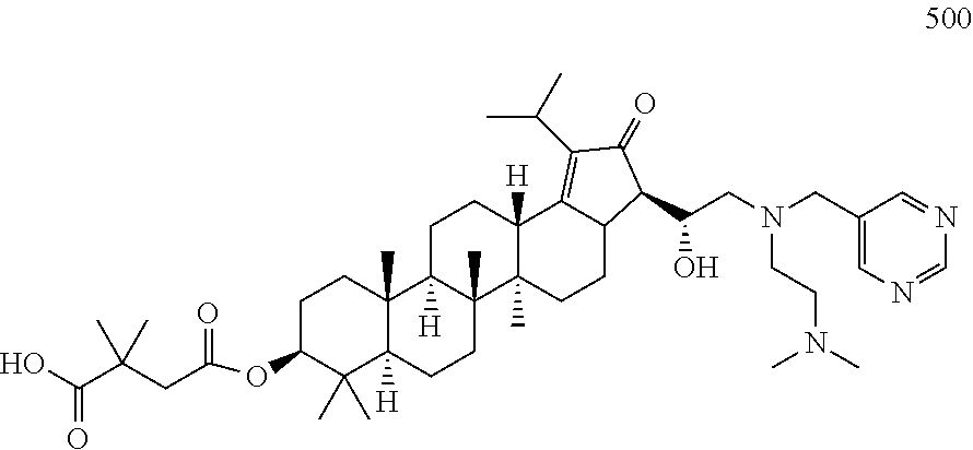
OC(C(CC(=O)OC1C(C)(C)C2([H])C(C)(CC1)C1([H])C(C)(CC2)C2(C)C([H])(CC1)C1=C(C(C)C)C(=O)C(C(CN(CC3=CN=CN=C3)CCN(C)C)O)C1CC2)(C)C)=O
